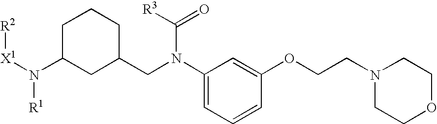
C1(N(CC2CC(N([X1][R2])[R1])CCC2)C([R3])=O)=CC=CC(OCCN2CCOCC2)=C1
